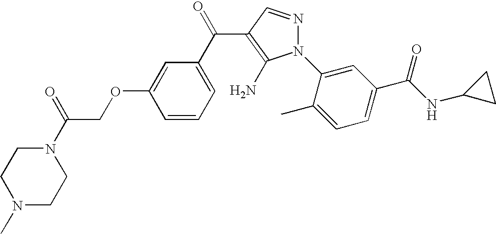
N1(C(=O)COC2=CC(C(=O)C3=C(N)N(C4=CC(C(NC5CC5)=O)=CC=C4C)N=C3)=CC=C2)CCN(C)CC1
